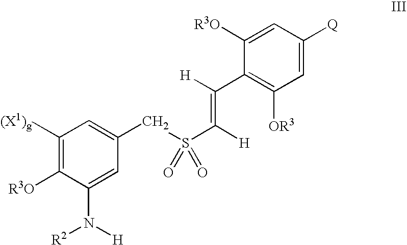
C1([(X1)g])=C([R3O])C(N([H])[R2])=CC(CS(C([H])=C([H])C2=C([OR3])C=C([Q])C=C2[R3O])(=O)=O)=C1
